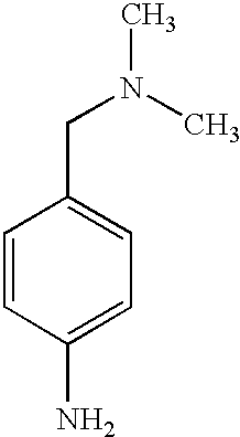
C1=CC(N)=CC=C1CN(C)C
